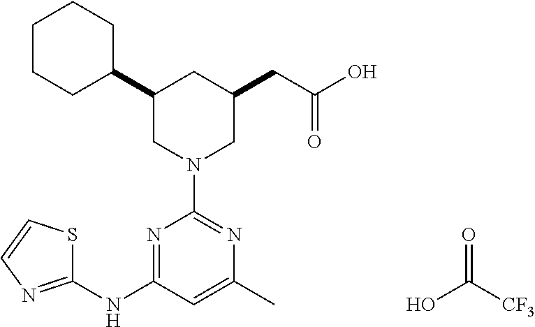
C1CCC(C2CN(C3=NC(C)=CC(NC4=NC=CS4)=N3)CC(CC(O)=O)C2)CC1.OC([CF3])=O
